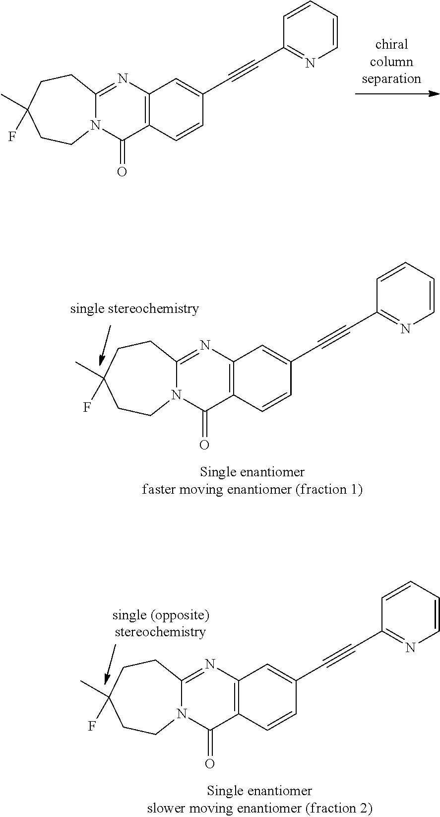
[chiralcolumnseparation].C12=C(N=C3N(C1=O)CCC(C)(F)CC3)C=C(C#CC1=NC=CC=C1)C=C2.C12=C(N=C3N(C1=O)CCC(C)(F)CC3)C=C(C#CC1=NC=CC=C1)C=C2.C12=C(N=C3N(C1=O)CCC(C)(F)CC3)C=C(C#CC1=NC=CC=C1)C=C2
